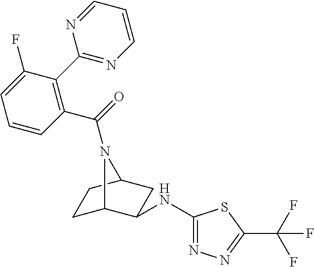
C1C2C(NC3=NN=C(C(F)(F)F)S3)CC(C1)N2C(C1=C(C2=NC=CC=N2)C(F)=CC=C1)=O
